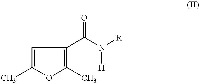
C1(C)=CC(C(N([R])[H])=O)=C(C)O1
